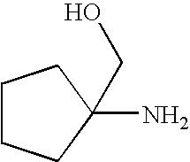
C1CCC(N)(CO)C1
